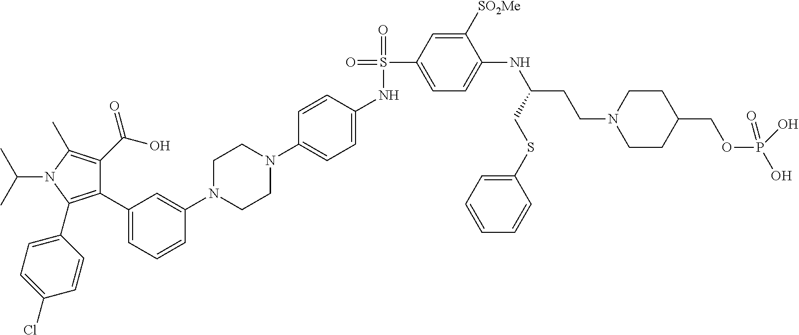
C1(C2=CC=CC(N3CCN(C4=CC=C(NS(=O)(C5=CC=C(NC(CCN6CCC(COP(O)(=O)O)CC6)CSC6=CC=CC=C6)C([SO2Me])=C5)=O)C=C4)CC3)=C2)=C(C2=CC=C(Cl)C=C2)N(C(C)C)C(C)=C1C(O)=O
